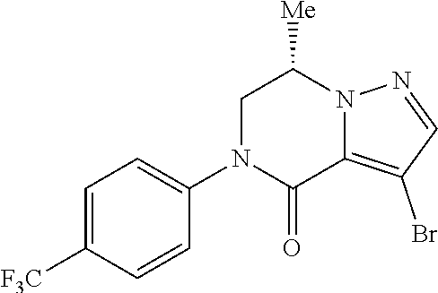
C1=C([F3C])C=CC(N2C(=O)C3=C(Br)C=NN3C([Me])C2)=C1
